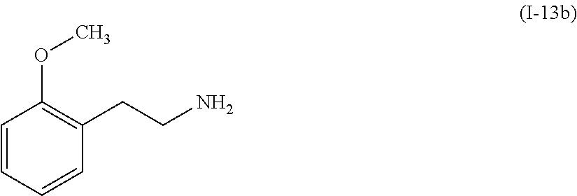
C1=CC=CC(CCN)=C1OC
